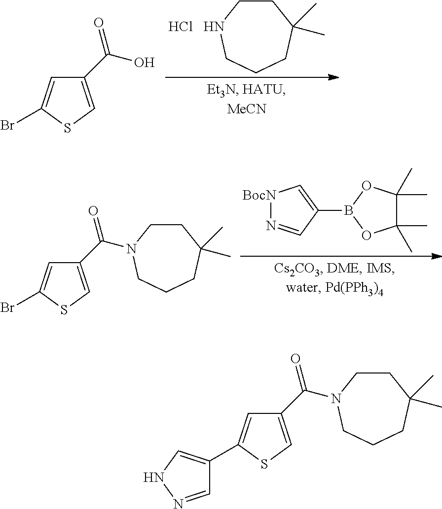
C1CNCCCC1(C)C.Cl.C1(C(=O)O)=CSC(Br)=C1.C1(C(=O)N2CCC(C)(C)CCC2)=CSC(Br)=C1.[BocN]1N=CC(B2OC(C)(C)C(C)(C)O2)=C1.C1(C(=O)N2CCC(C)(C)CCC2)=CSC(C2=CNN=C2)=C1
